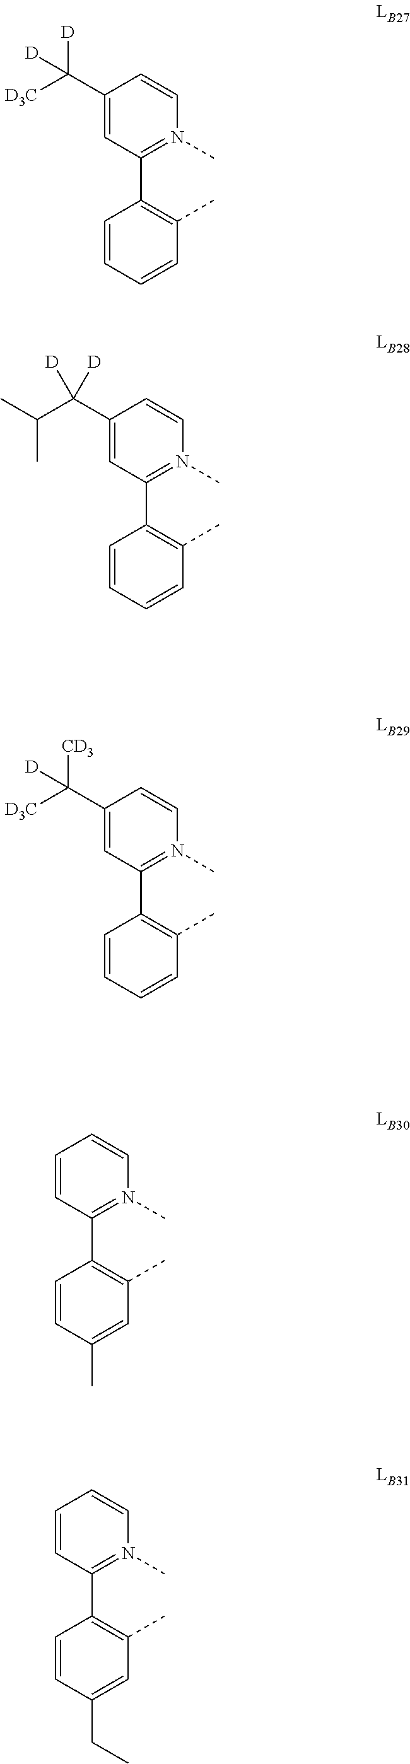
C1(C([D3C])([D])[D])=CC(C2=C(C)C=CC=C2)=N(C)C=C1.C1(C(C(C)C)([D])[D])=CC(C2=C(C)C=CC=C2)=N(C)C=C1.C1(C([D3C])([CD3])[D])=CC(C2=C(C)C=CC=C2)=N(C)C=C1.C1=CC(C2=C(C)C=C(C)C=C2)=N(C)C=C1.C1=CC(C2=C(C)C=C(CC)C=C2)=N(C)C=C1
